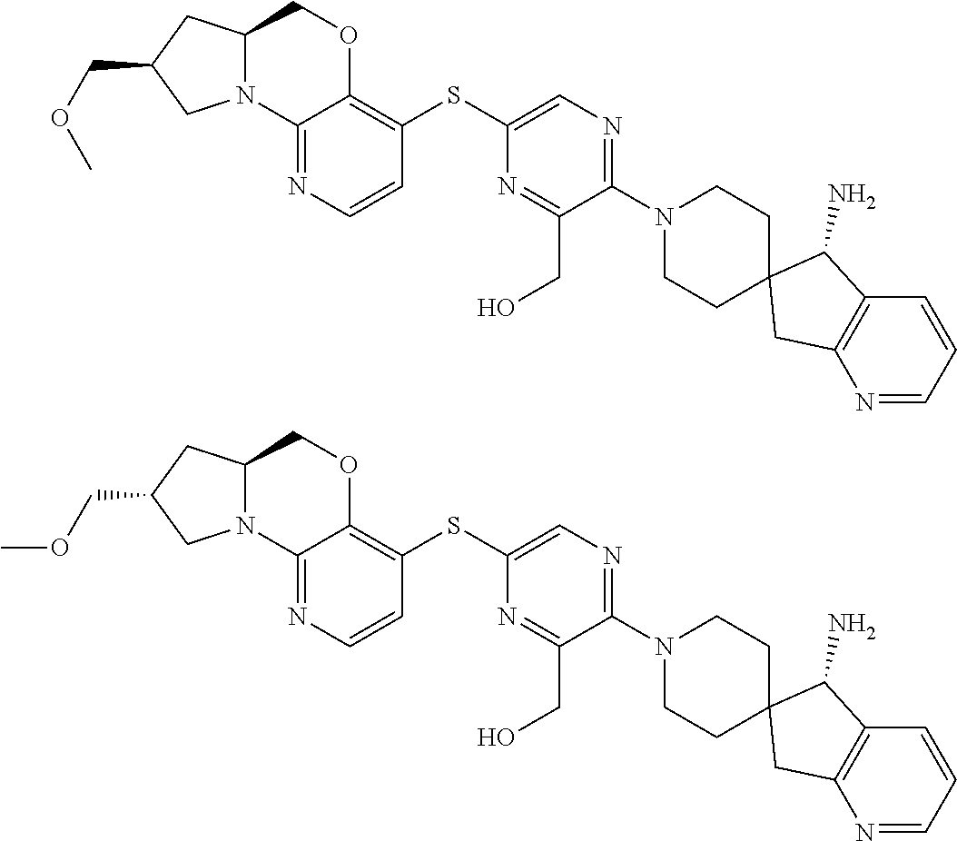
C1C2=C(C(N)C13CCN(C1=NC=C(SC4=C5OCC6CC(COC)CN6C5=NC=C4)N=C1CO)CC3)C=CC=N2.C1C2=C(C(N)C13CCN(C1=NC=C(SC4=C5OCC6CC(COC)CN6C5=NC=C4)N=C1CO)CC3)C=CC=N2
